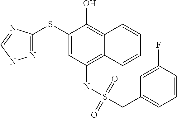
N1=C(SC2=CC(NS(=O)(=O)CC3=CC=CC(F)=C3)=C3C(=C2O)C=CC=C3)N=CN1
